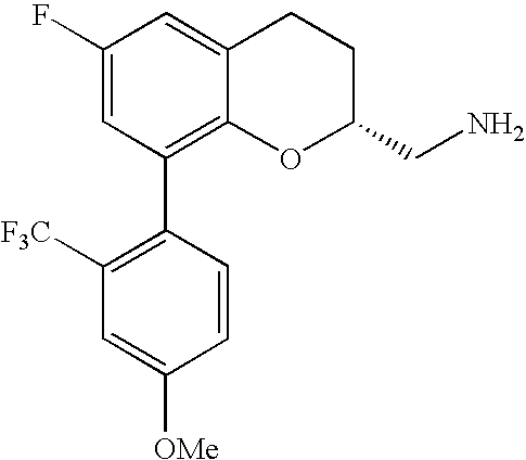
C1(F)=CC(C2=C([F3C])C=C([OMe])C=C2)=C2C(=C1)CCC(CN)O2
